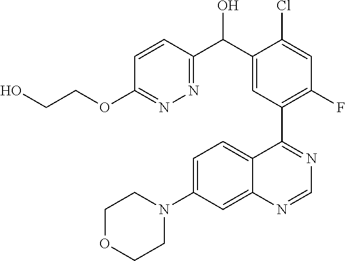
C1OCCN(C2=CC=C3C(=C2)N=CN=C3C2=C(F)C=C(Cl)C(C(C3=NN=C(OCCO)C=C3)O)=C2)C1
